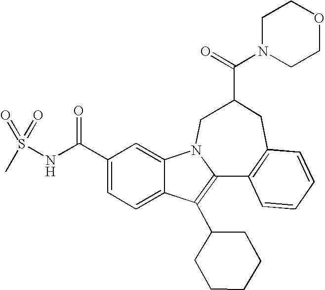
C1(C(NS(C)(=O)=O)=O)=CC=C2C(=C1)N1C(=C2C2CCCCC2)C2=C(CC(C(=O)N3CCOCC3)C1)C=CC=C2
